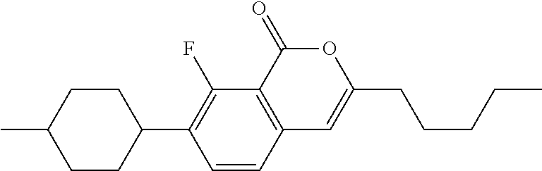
C12=C(C(=O)OC(CCCCC)=C1)C(F)=C(C1CCC(C)CC1)C=C2
